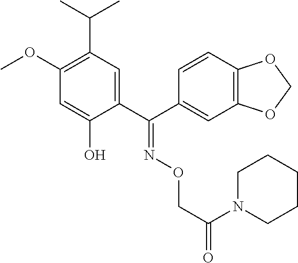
C1(OC)=C(C(C)C)C=C(C(C2=CC3=C(C=C2)OCO3)=NOCC(=O)N2CCCCC2)C(O)=C1
